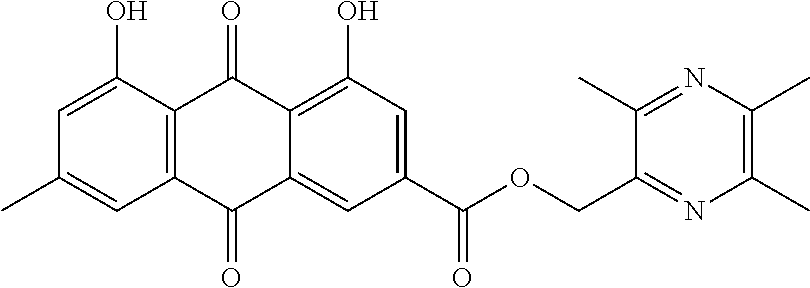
C1=C(O)C2=C(C=C1C)C(=O)C1=CC(C(OCC3=NC(C)=C(C)N=C3C)=O)=CC(O)=C1C2=O
